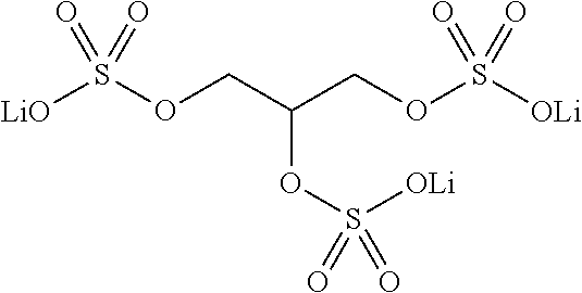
[LiO]S(OCC(COS(=O)(=O)[OLi])OS(=O)([OLi])=O)(=O)=O
